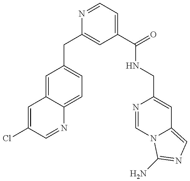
C1=C(Cl)C=NC2=CC=C(CC3=CC(C(NCC4=CC5=CN=C(N)N5C=N4)=O)=CC=N3)C=C12
